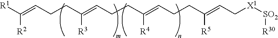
[R1]C(=CCCC(=CCCC(=CCCC(=CC[X1][SO2][R30])[R5])[R4])[R3])[R2]
